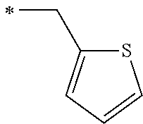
C(C)C1=CC=CS1
